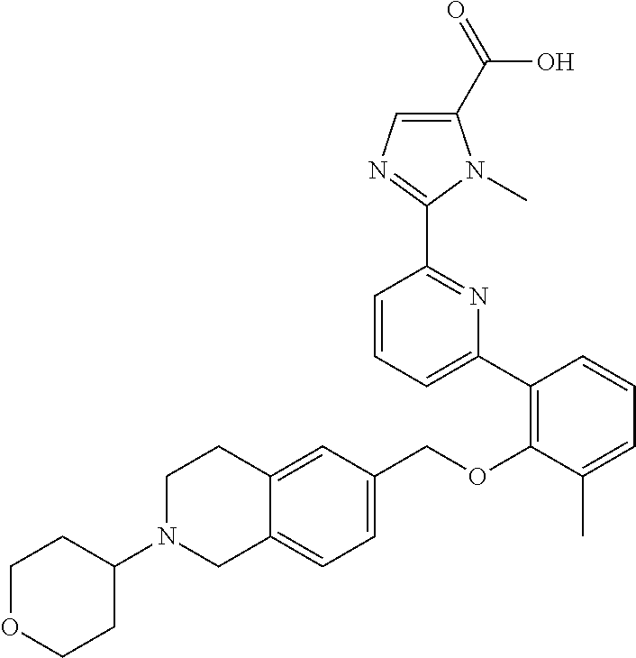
C1N(C2CCOCC2)CC2=CC=C(COC3=C(C4=CC=CC(C5=NC=C(C(=O)O)N5C)=N4)C=CC=C3C)C=C2C1
